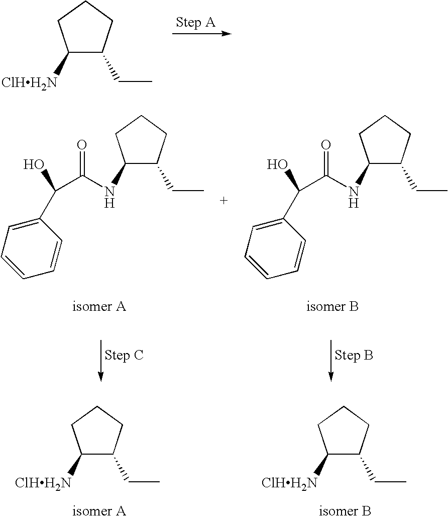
C1([ClHH2N])C(CC)CCC1.C1(NC(C(C2=CC=CC=C2)O)=O)C(CC)CCC1.C1(NC(C(C2=CC=CC=C2)O)=O)C(CC)CCC1.C1([ClHH2N])C(CC)CCC1.C1([ClHH2N])C(CC)CCC1
